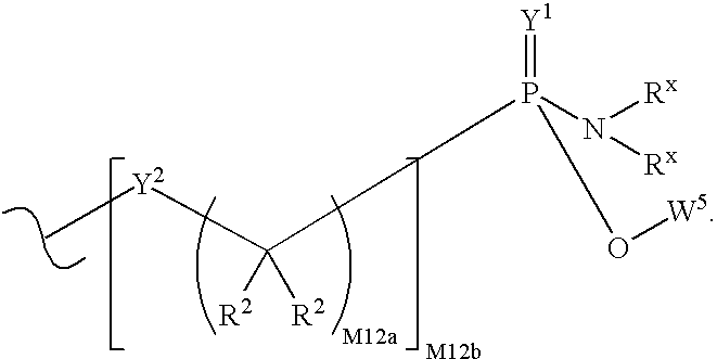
C(P(N([Rx])[Rx])(=[Y1])O[W5])([R2])([R2])[Y2]C
